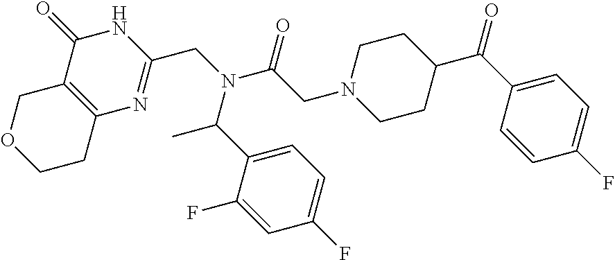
C12=C(COCC1)C(=O)NC(CN(C(CN1CCC(C(C3=CC=C(F)C=C3)=O)CC1)=O)C(C)C1=CC=C(F)C=C1F)=N2
